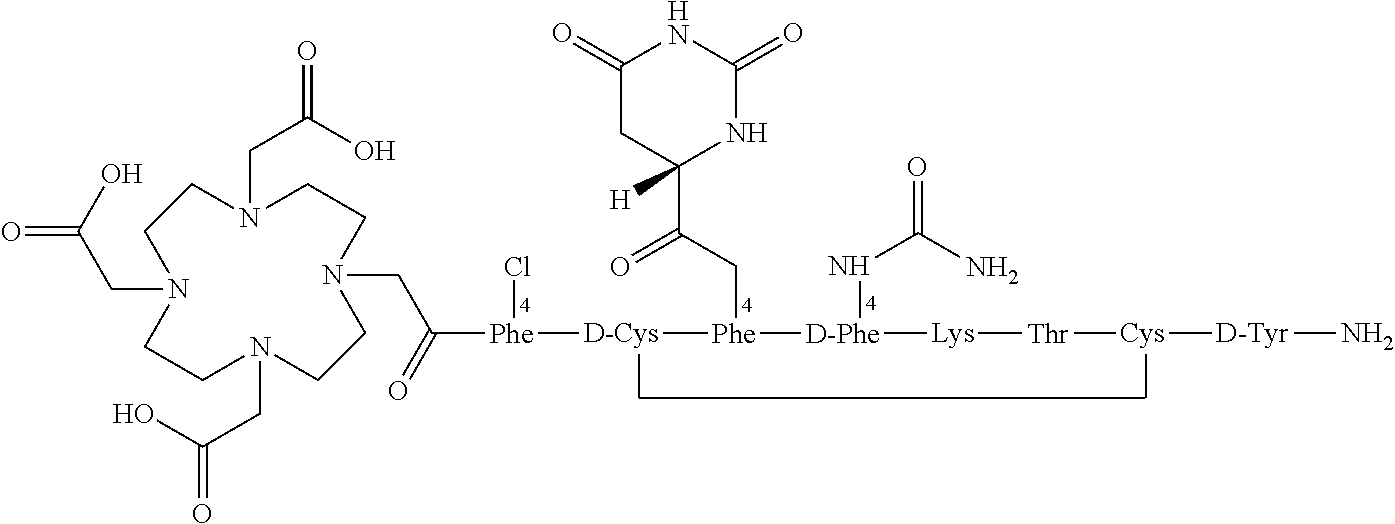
C([Phe](Cl)[D-Cys][Phe](CC(C1([H])NC(=O)NC(=O)C1)=O)[D-Phe](NC(=O)N)[Lys][Thr][Cys][D-Tyr]N)(=O)CN1CCN(CC(O)=O)CCN(CC(O)=O)CCN(CC(O)=O)CC1
